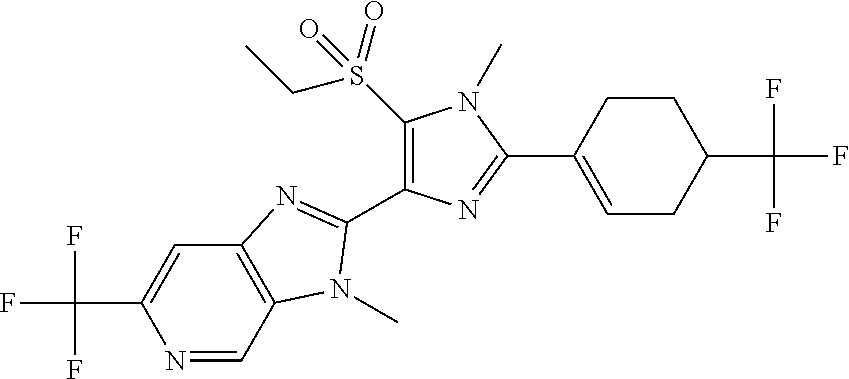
N1=CC2=C(C=C1C(F)(F)F)N=C(C1=C(S(CC)(=O)=O)N(C)C(C3=CCC(C(F)(F)F)CC3)=N1)N2C
